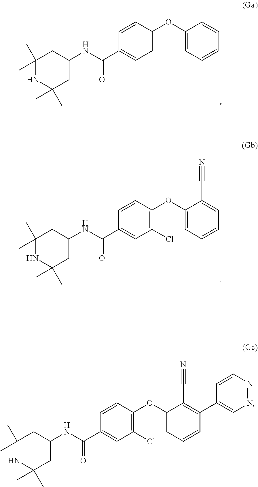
C1(OC2=CC=C(C(NC3CC(C)(C)NC(C)(C)C3)=O)C=C2)=CC=CC=C1.C1(OC2=C(Cl)C=C(C(NC3CC(C)(C)NC(C)(C)C3)=O)C=C2)=CC=CC=C1C#N.C1(OC2=C(Cl)C=C(C(NC3CC(C)(C)NC(C)(C)C3)=O)C=C2)=CC=CC(C2=CN=NC=C2)=C1C#N
